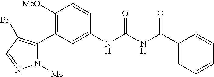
C1([MeO])=C(C2=C(Br)C=NN2[Me])C=C(NC(NC(C2=CC=CC=C2)=O)=O)C=C1
